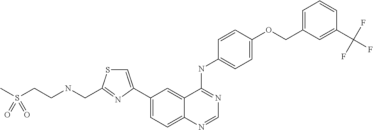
C1=NC2=CC=C(C3=CSC(CNCCS(C)(=O)=O)=N3)C=C2C(NC2=CC=C(OCC3=CC=CC(C(F)(F)F)=C3)C=C2)=N1
